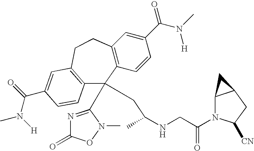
C12=C(C=CC(C(N(C)[H])=O)=C1)C(C1=NC(=O)ON1C)(CC(NCC(N1C3C(CC1[CN])C3)=O)C)C1=C(CC2)C=C(C(N(C)[H])=O)C=C1
